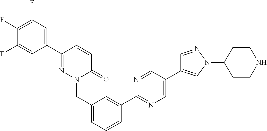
C1(F)=CC(C2=NN(CC3=CC=CC(C4=NC=C(C5=CN(C6CCNCC6)N=C5)C=N4)=C3)C(=O)C=C2)=CC(F)=C1F
